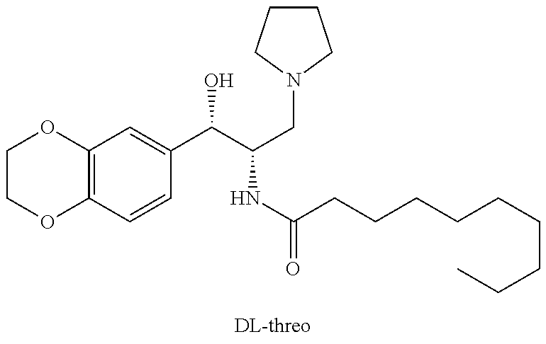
C12=C(C=CC(C(C(NC(CCCCCCCCC)=O)CN3CCCC3)O)=C1)OCCO2
